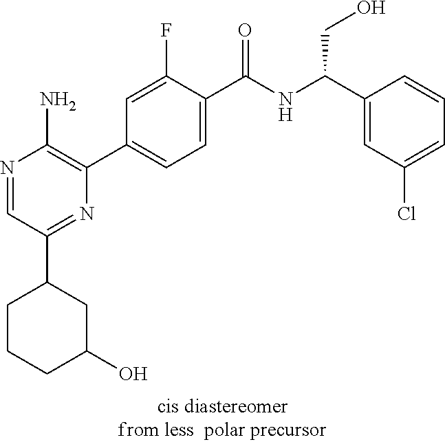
C1=C(F)C(C(NC(CO)C2=CC(Cl)=CC=C2)=O)=CC=C1C1=C(N)N=CC(C2CCCC(O)C2)=N1
